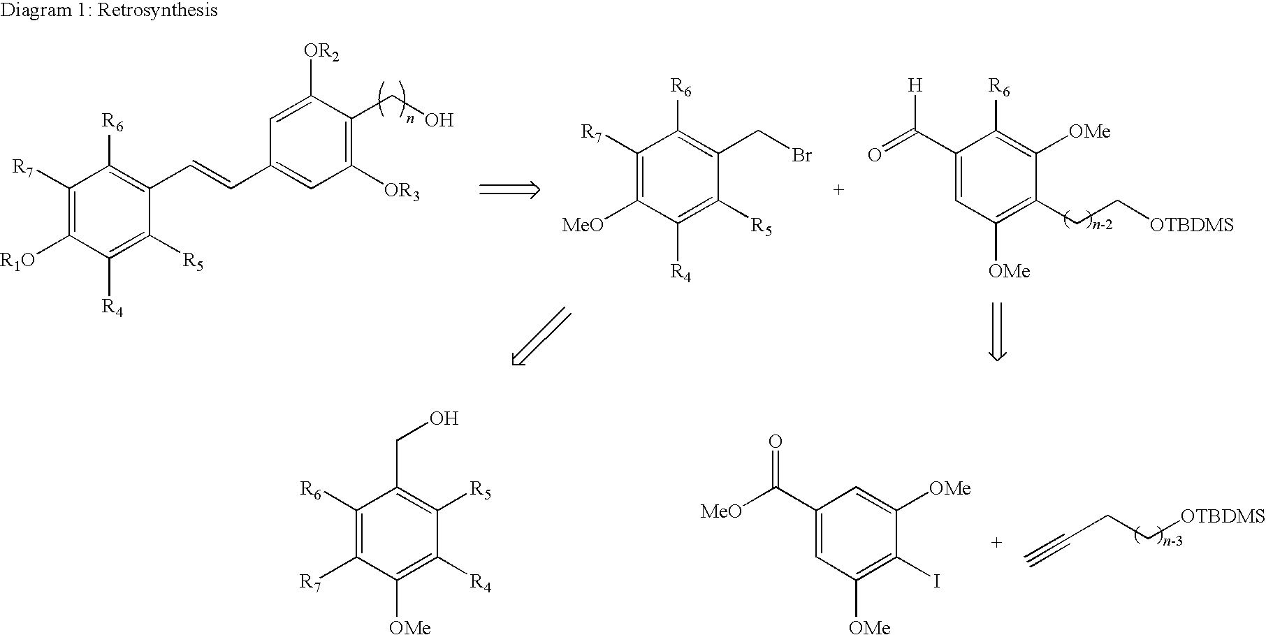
C1([R6])=C([R7])C([OMe])=C([R4])C([R5])=C1CO.C1(C([MeO])=O)=CC([OMe])=C(I)C([OMe])=C1.C#CCC[OTBDMS].C1([R7])=C([R1O])C([R4])=C([R5])C(C=CC2=CC([OR3])=C(CO)C([OR2])=C2)=C1[R6].C1([R7])=C([MeO])C([R4])=C([R5])C(CBr)=C1[R6].C1(C(=O)[H])=CC([OMe])=C(CC[OTBDMS])C([OMe])=C1[R6]
